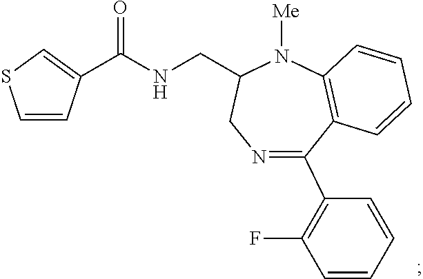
N1=C(C2=C(F)C=CC=C2)C2=C(N([Me])C(CNC(C3=CSC=C3)=O)C1)C=CC=C2
